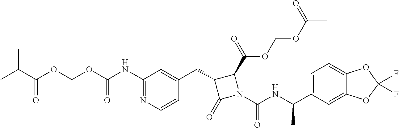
C1(CC2=CC(NC(=O)OCOC(C(C)C)=O)=NC=C2)C(=O)N(C(=O)NC(C2=CC=C3C(=C2)OC(F)(F)O3)C)C1C(=O)OCOC(C)=O
